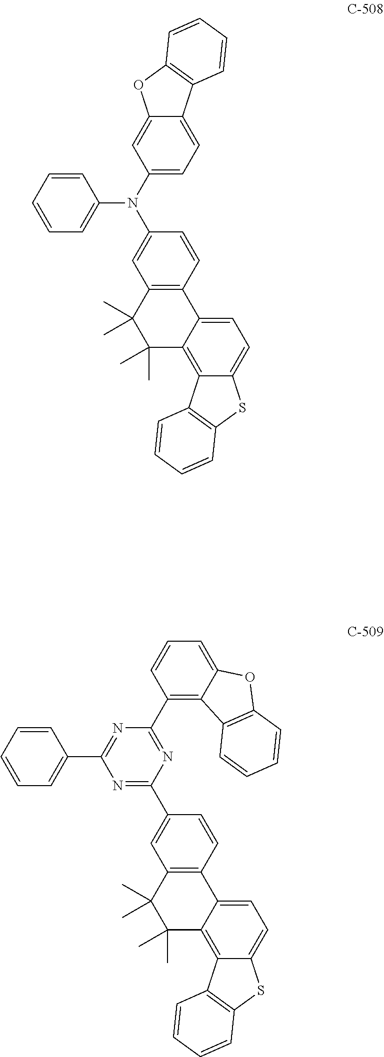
C1(N(C2=CC=C3C(=C2)OC2=C3C=CC=C2)C2=CC3=C(C=C2)C2=CC=C4C(=C2C(C)(C)C3(C)C)C2=C(S4)C=CC=C2)=CC=CC=C1.C1(C2=CC3=C(C=C2)C2=CC=C4C(=C2C(C)(C)C3(C)C)C2=C(S4)C=CC=C2)=NC(C2=CC=CC=C2)=NC(C2=C3C(=CC=C2)OC2=C3C=CC=C2)=N1
